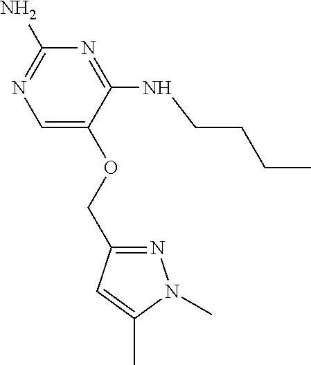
C1=C(OCC2=NN(C)C(C)=C2)C(NCCCC)=NC(N)=N1
